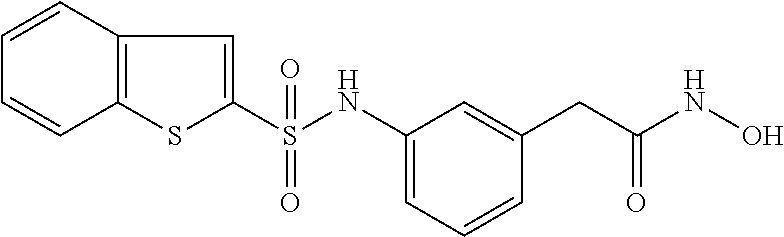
C1(S(NC2=CC=CC(CC(NO)=O)=C2)(=O)=O)=CC2=C(S1)C=CC=C2
